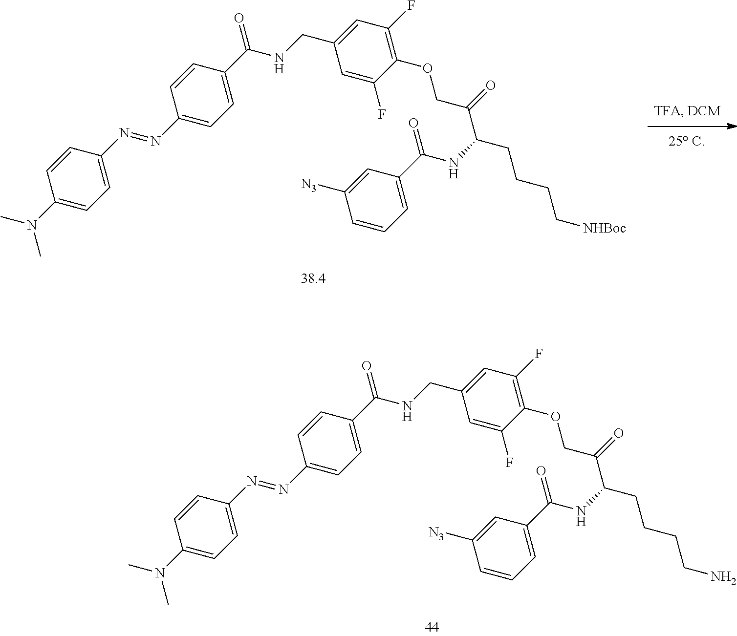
C1(CNC(C2=CC=C(N=NC3=CC=C(N(C)C)C=C3)C=C2)=O)=CC(F)=C(OCC(C(NC(C2=CC=CC([N3])=C2)=O)CCCCN)=O)C(F)=C1.C1(CNC(C2=CC=C(N=NC3=CC=C(N(C)C)C=C3)C=C2)=O)=CC(F)=C(OCC(C(NC(C2=CC=CC([N3])=C2)=O)CCCC[NHBoc])=O)C(F)=C1
